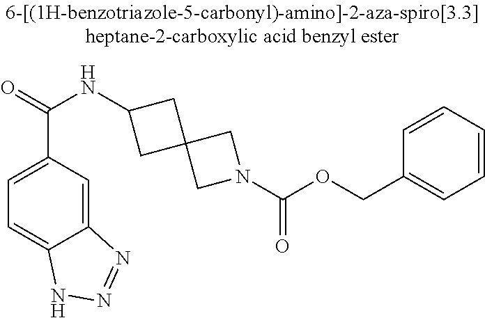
C12=CC(C(=O)NC3CC4(C3)CN(C(OCC3=CC=CC=C3)=O)C4)=CC=C1NN=N2
